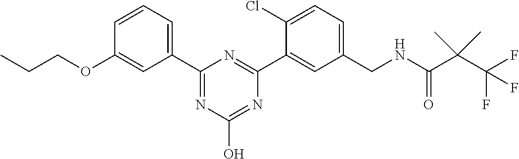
C1=CC=C(C2=NC(O)=NC(C3=CC(CNC(C(C)(C)C(F)(F)F)=O)=CC=C3Cl)=N2)C=C1OCCC
